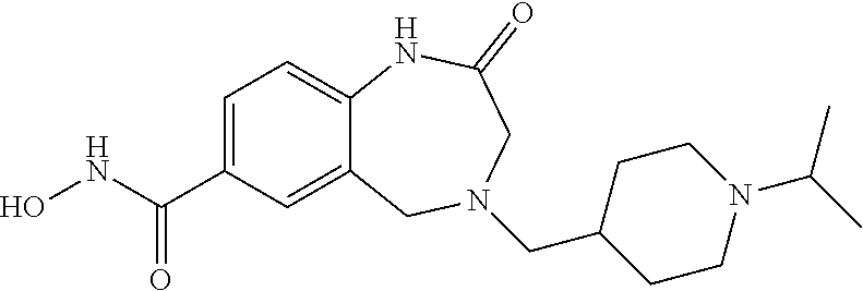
C1=C(C(NO)=O)C=C2C(=C1)NC(=O)CN(CC1CCN(C(C)C)CC1)C2
